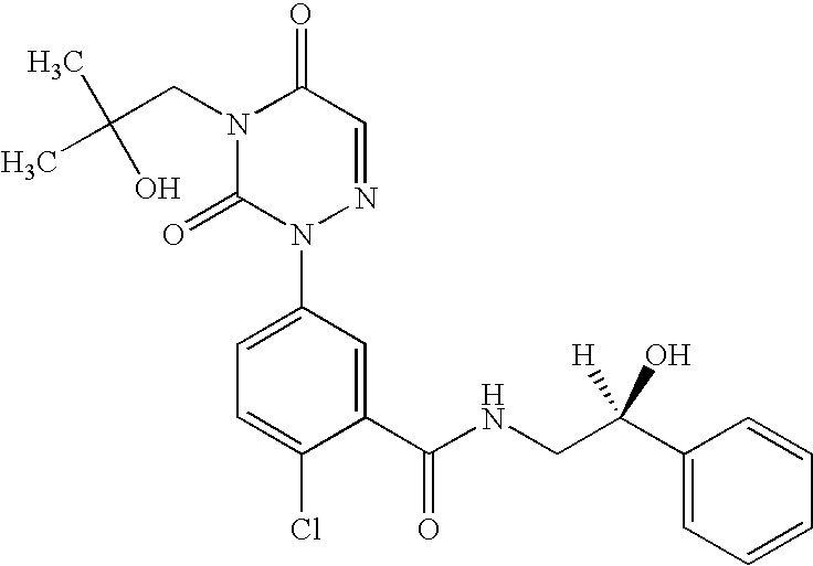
C1(C(=O)NCC(C2=CC=CC=C2)(O)[H])=CC(N2N=CC(=O)N(CC(C)(O)C)C2=O)=CC=C1Cl
